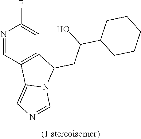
N1=CC2=C(C=C1F)C(CC(C1CCCCC1)O)N1C2=CN=C1
